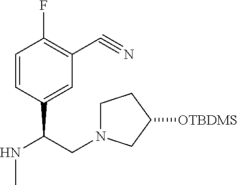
N(C(CN1CCC([OTBDMS])C1)C1=CC(C#N)=C(F)C=C1)C
